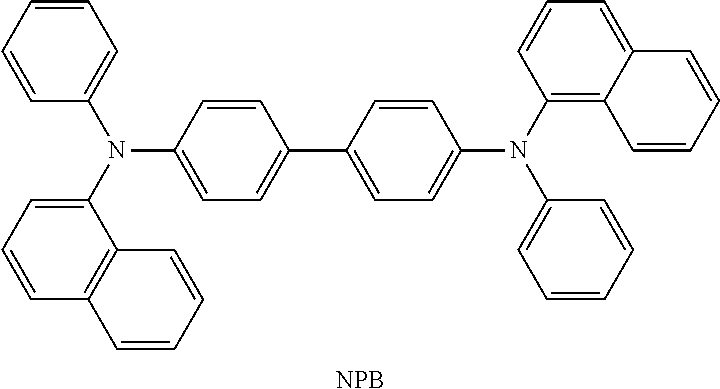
N(C1=CC=C(C2=CC=C(N(C3=C4C(=CC=C3)C=CC=C4)C3=CC=CC=C3)C=C2)C=C1)(C1=CC=CC2=C1C=CC=C2)C1=CC=CC=C1.[NPB]
